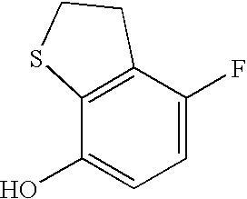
C12=C(C(F)=CC=C1O)CCS2
